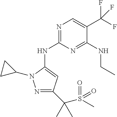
N1=C(NC2=CC(C(S(=O)(C)=O)(C)C)=NN2C2CC2)N=C(NCC)C(C(F)(F)F)=C1
